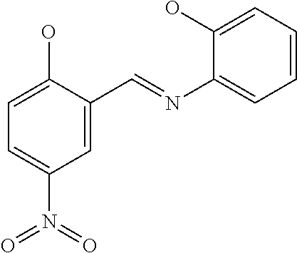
C1=C(O)C(C=NC2=CC=CC=C2O)=CC(N(=O)=O)=C1
